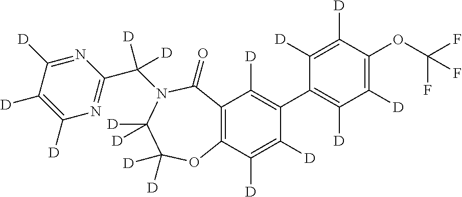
C12=C(C([D])=C([D])C(C3=C([D])C([D])=C(OC(F)(F)F)C([D])=C3[D])=C1[D])OC([D])([D])C([D])([D])N(C(C1=NC([D])=C([D])C([D])=N1)([D])[D])C2=O
